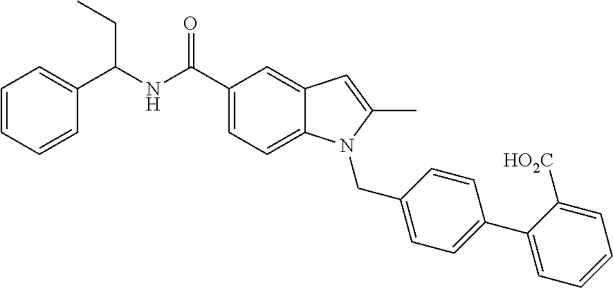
C1=CC=CC(C(NC(C2=CC=C3C(=C2)C=C(C)N3CC2=CC=C(C3=CC=CC=C3[HO2C])C=C2)=O)CC)=C1
